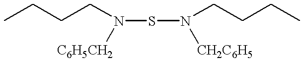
N(SN(CCCC)[CH2C6H5])(CCCC)[C6H5CH2]
